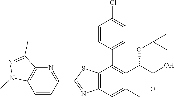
C1(C2=NC3=C(S2)C(C2=CC=C(Cl)C=C2)=C(C(OC(C)(C)C)C(=O)O)C(C)=C3)=NC2=C(C=C1)N(C)N=C2C
